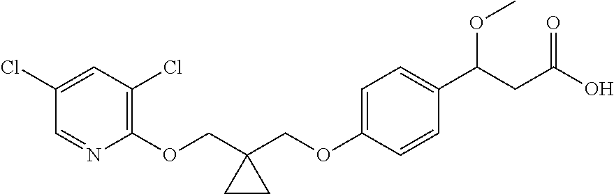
C1(OCC2(COC3=CC=C(C(CC(O)=O)OC)C=C3)CC2)=C(Cl)C=C(Cl)C=N1
